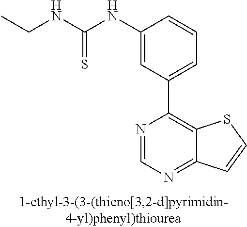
C1(NC(NCC)=S)=CC(C2=C3C(=NC=N2)C=CS3)=CC=C1
